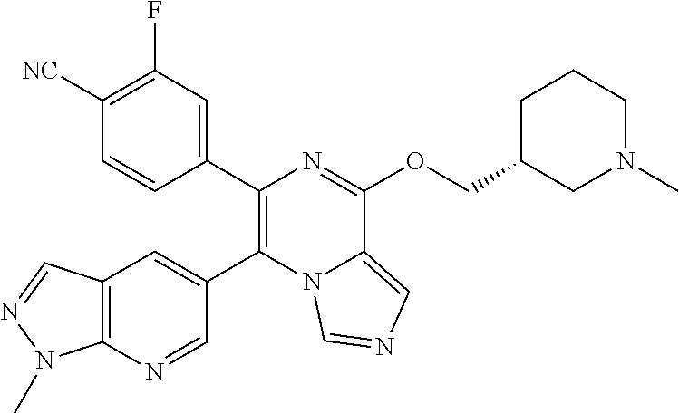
C1(C2=C(C3=CC4=C(N=C3)N(C)N=C4)N3C(=CN=C3)C(OCC3CN(C)CCC3)=N2)=CC(F)=C([NC])C=C1
